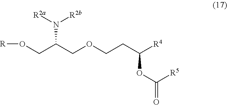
C(C(COCCC([R4])OC([R5])=O)N([R2b])[R2a])O[R]
